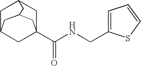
C1C2CC3(C(NCC4=CC=CS4)=O)CC1CC(C2)C3
